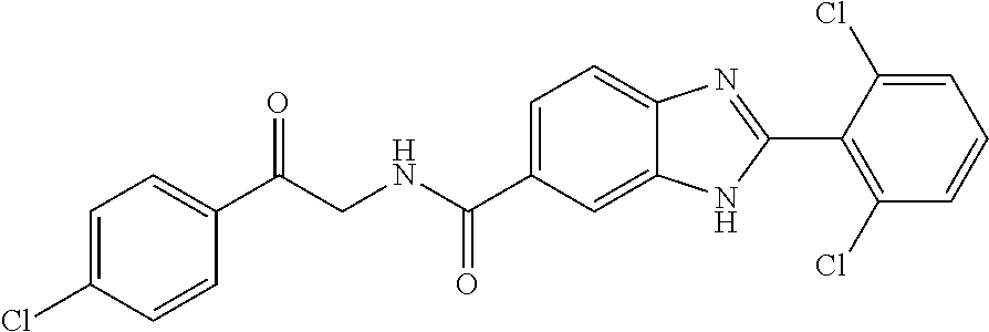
C1=C(Cl)C=CC(C(CNC(C2=CC=C3C(=C2)NC(C2=C(Cl)C=CC=C2Cl)=N3)=O)=O)=C1
